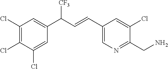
C1(CN)=NC=C(C=CC(C2=CC(Cl)=C(Cl)C(Cl)=C2)[CF3])C=C1Cl
